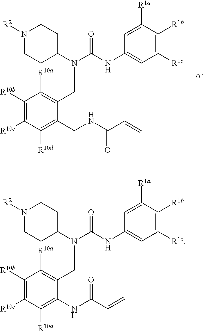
N1([R2])CCC(N(C(=O)NC2=CC([R1c])=C([R1b])C([R1a])=C2)CC2=C([R10a])C([R10b])=C([R10c])C([R10d])=C2CNC(C=C)=O)CC1.N1([R2])CCC(N(C(=O)NC2=CC([R1c])=C([R1b])C([R1a])=C2)CC2=C([R10a])C([R10b])=C([R10c])C([R10d])=C2NC(C=C)=O)CC1
